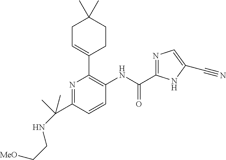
N1=C(C(C)(NCC[MeO])C)C=CC(NC(=O)C2=NC=C(C#N)N2)=C1C1=CCC(C)(C)CC1
